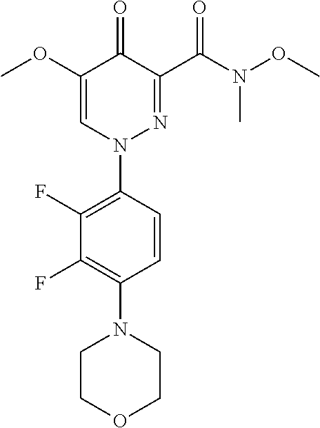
C1(OC)=CN(C2=C(F)C(F)=C(N3CCOCC3)C=C2)N=C(C(N(OC)C)=O)C1=O
